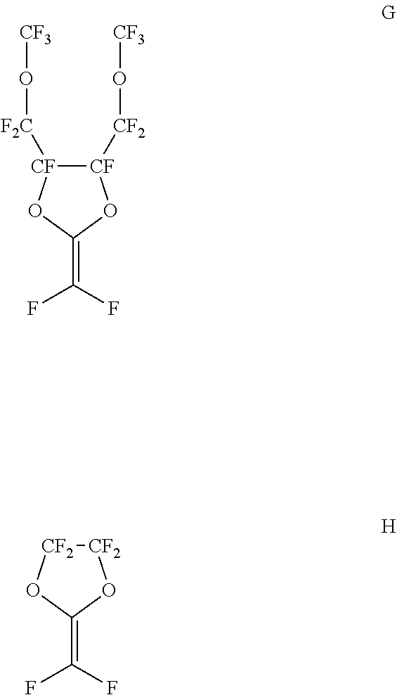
[CF]1([F2C]O[CF3])[CF]([CF2]O[CF3])OC(=C(F)F)O1.[CF2]1[CF2]OC(=C(F)F)O1
